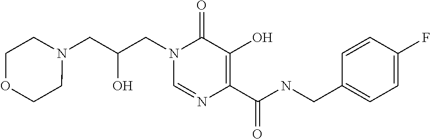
C1=NC(C(NCC2=CC=C(F)C=C2)=O)=C(O)C(=O)N1CC(CN1CCOCC1)O
